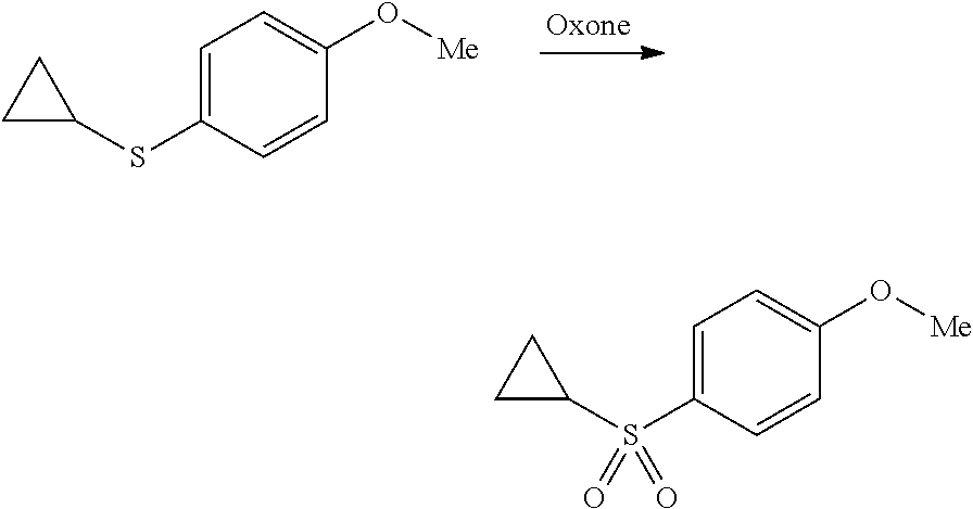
C1=C(SC2CC2)C=CC(O[Me])=C1.C1=C(S(C2CC2)(=O)=O)C=CC(O[Me])=C1
